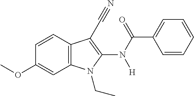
C1=CC2=C(C=C1OC)N(CC)C(N([H])C(C1=CC=CC=C1)=O)=C2C#N
